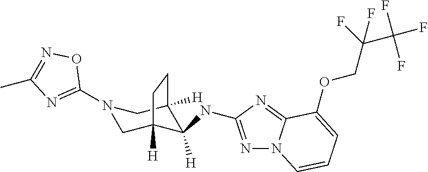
N1(C2=NC(C)=NO2)CC2([H])C([H])(NC3=NN4C(=N3)C(OCC(F)(F)C(F)(F)F)=CC=C4)C([H])(C1)CC2
